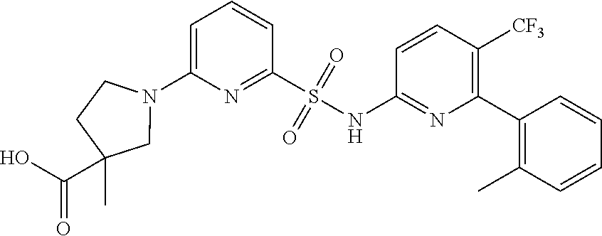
N1(C2=CC=CC(S(NC3=NC(C4=C(C)C=CC=C4)=C([CF3])C=C3)(=O)=O)=N2)CC(C)(C(=O)O)CC1
